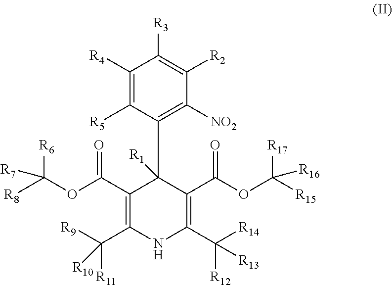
C1([R4])=C([R5])C(C2([R1])C(C(OC([R8])([R6])[R7])=O)=C(C([R9])([R11])[R10])NC(C([R14])([R12])[R13])=C2C(OC([R15])([R17])[R16])=O)=C([NO2])C([R2])=C1[R3]
